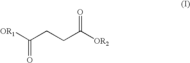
[OR1]C(CCC([OR2])=O)=O
